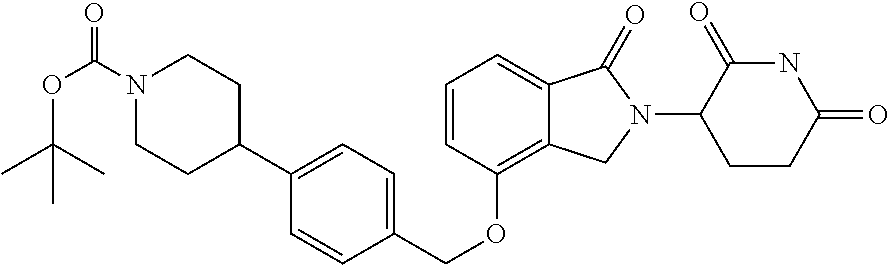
C(OC1=C2C(=CC=C1)C(=O)N(C1CCC(=O)NC1=O)C2)C1=CC=C(C2CCN(C(=O)OC(C)(C)C)CC2)C=C1
